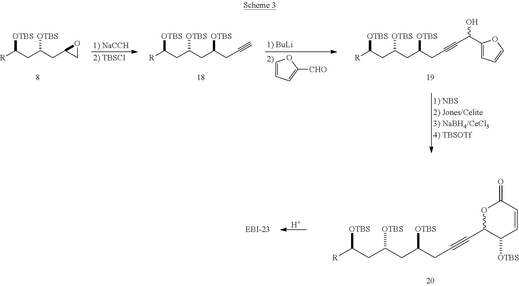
[R]C(CC(CC1CO1)[OTBS])[OTBS].[1) NaCCH].[2) TBSCl].[R]C(CC(CC(CC#C)[OTBS])[OTBS])[OTBS].[R]C(CC(CC(CC#CC(O)C1=CC=CO1)[OTBS])[OTBS])[OTBS].C1=CC=C([CHO])O1.[R]C(CC(CC(CC#CC1C([OTBS])C=CC(=O)O1)[OTBS])[OTBS])[OTBS].[H]
